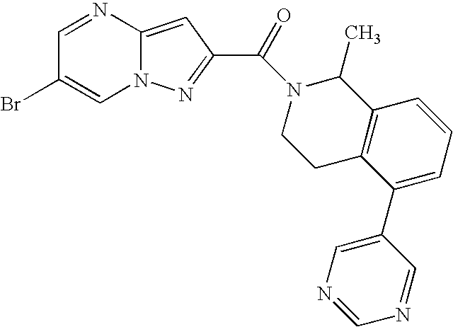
N1=CC(Br)=CN2C1=CC(C(=O)N1CCC3=C(C1C)C=CC=C3C1=CN=CN=C1)=N2
